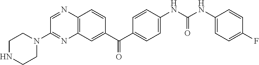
C1=NC2=C(N=C1N1CCNCC1)C=C(C(C1=CC=C(NC(NC3=CC=C(F)C=C3)=O)C=C1)=O)C=C2
